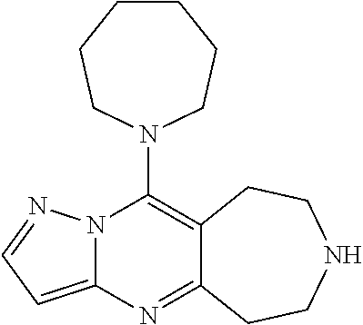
N12C(=CC=N1)N=C1C(=C2N2CCCCCC2)CCNCC1
